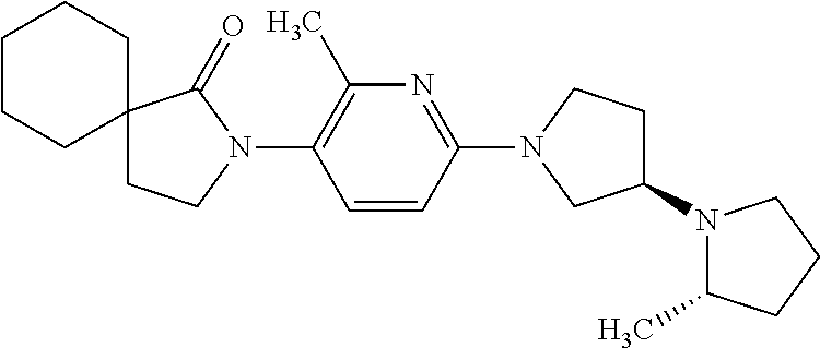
C1C2(CCCC1)CCN(C1=C(C)N=C(N3CCC(N4C(C)CCC4)C3)C=C1)C2=O
